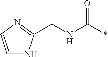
C(*)(=O)NCC1=NC=CN1
